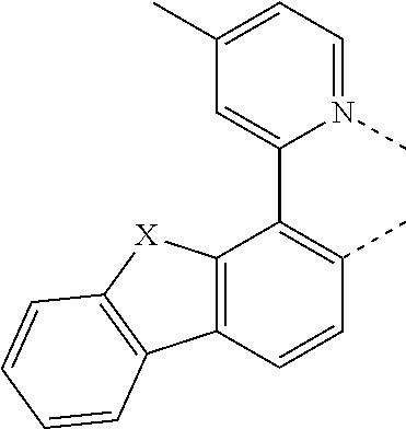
C12=C(C=CC(C)=C1C1=CC(C)=CC=N1C)C1=C([X]2)C=CC=C1
